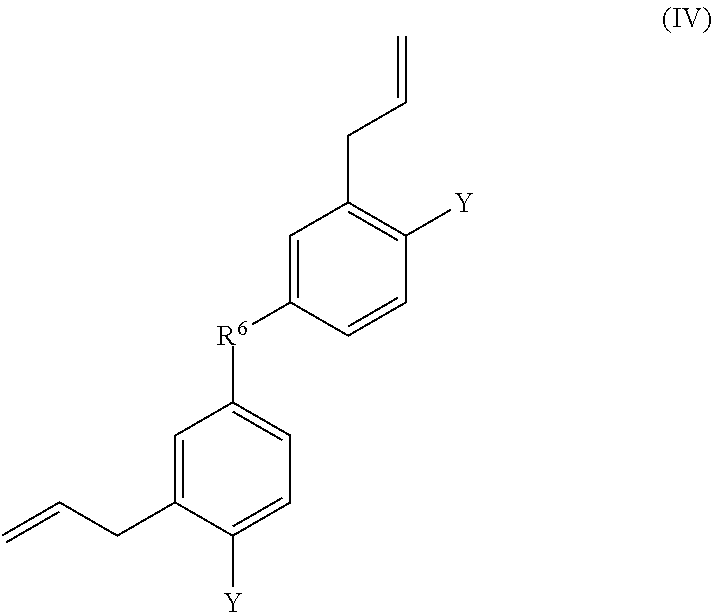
C=CCC1=CC([R6]C2=CC(CC=C)=C([Y])C=C2)=CC=C1[Y]
